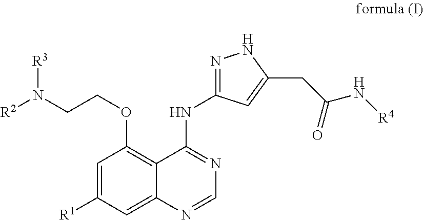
C1=C([R1])C=C2C(=C1OCCN([R3])[R2])C(NC1=NNC(CC(=O)N[R4])=C1)=NC=N2
